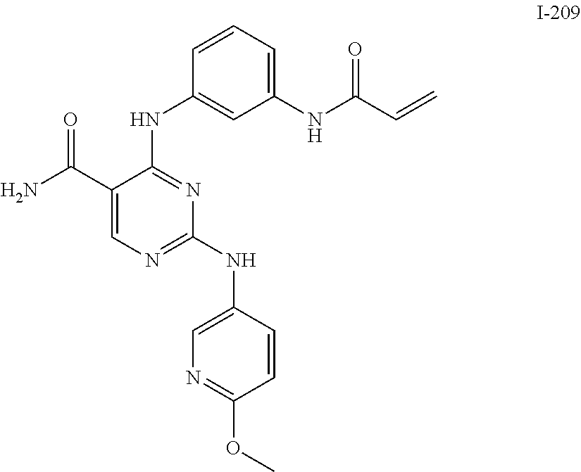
C1=CC=C(NC(C=C)=O)C=C1NC1=NC(NC2=CN=C(OC)C=C2)=NC=C1C(N)=O
